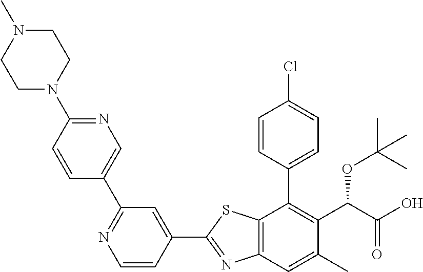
C1(C2=NC3=C(S2)C(C2=CC=C(Cl)C=C2)=C(C(C(O)=O)OC(C)(C)C)C(C)=C3)=CC(C2=CN=C(N3CCN(C)CC3)C=C2)=NC=C1
